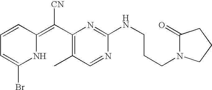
C1=CC(=C(C2=C(C)C=NC(NCCCN3C(=O)CCC3)=N2)[CN])NC(Br)=C1
